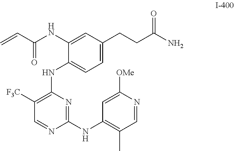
C1([F3C])=C(NC2=CC=C(CCC(N)=O)C=C2NC(C=C)=O)N=C(NC2=C(C)C=NC([OMe])=C2)N=C1
